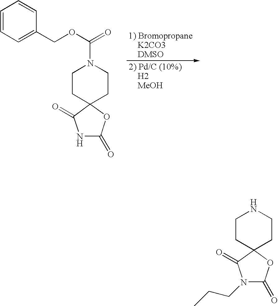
C1=CC=C(COC(=O)N2CCC3(CC2)C(=O)NC(=O)O3)C=C1.N1CCC2(CC1)C(=O)N(CCC)C(=O)O2
